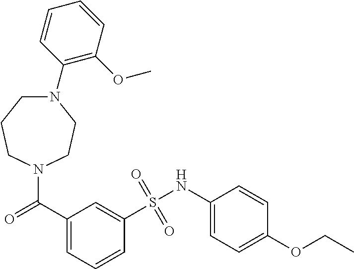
N1(C(C2=CC=CC(S(NC3=CC=C(OCC)C=C3)(=O)=O)=C2)=O)CCN(C2=C(OC)C=CC=C2)CCC1
